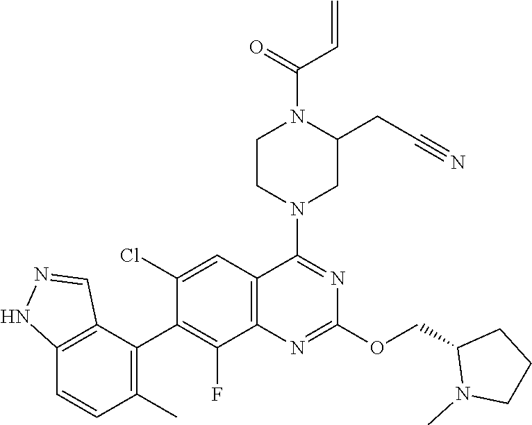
C12=C(C=C(Cl)C(C3=C(C)C=CC4=C3C=NN4)=C1F)C(N1CC(CC#N)N(C(=O)C=C)CC1)=NC(OCC1N(C)CCC1)=N2
